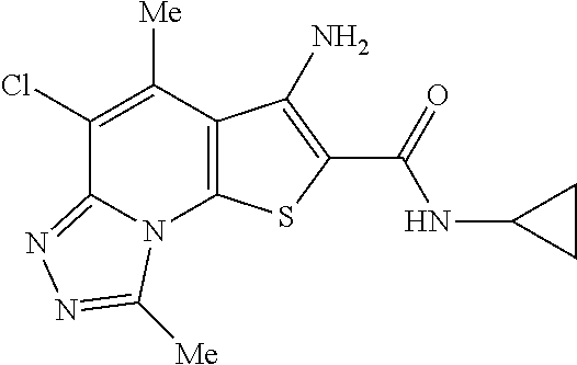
N(C(=O)C1=C(N)C2=C(N3C(=NN=C3[Me])C(Cl)=C2[Me])S1)C1CC1
